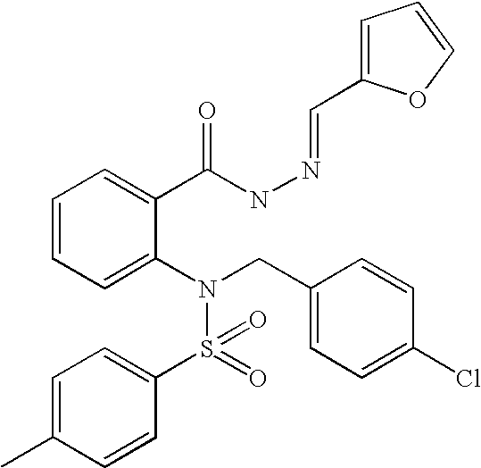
C1=CC=C(N(CC2=CC=C(Cl)C=C2)S(=O)(C2=CC=C(C)C=C2)=O)C(C(NN=CC2=CC=CO2)=O)=C1
